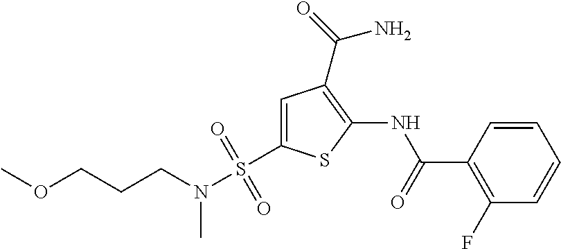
C1=CC(C(=O)NC2=C(C(=O)N)C=C(S(N(CCCOC)C)(=O)=O)S2)=C(F)C=C1
